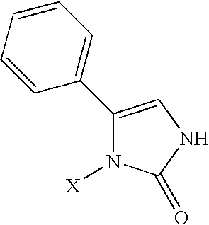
C1(C2=CC=CC=C2)=CNC(=O)N1[X]
